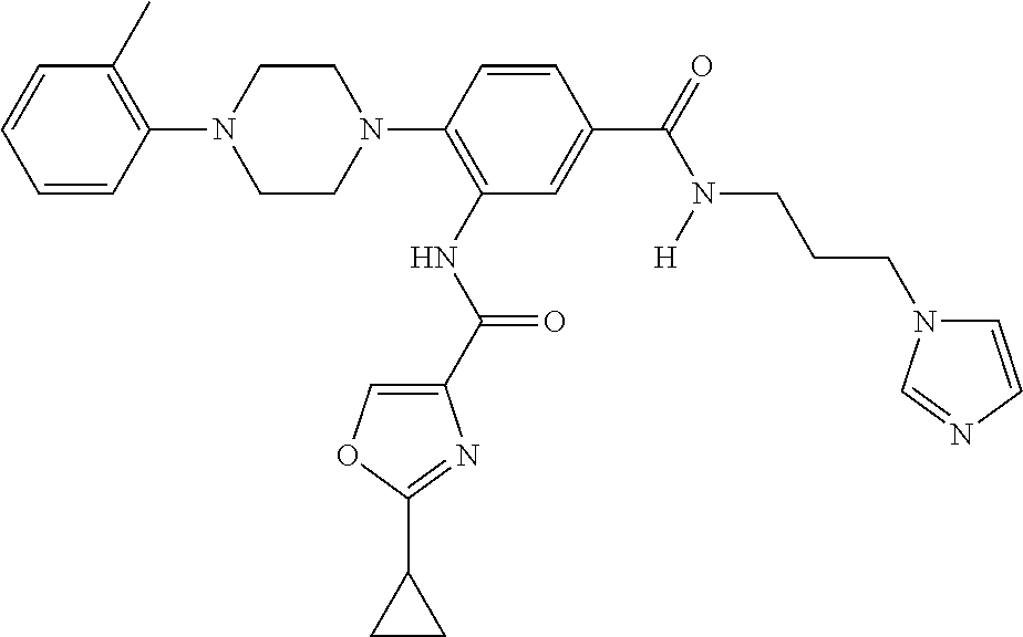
C1=CC(N2CCN(C3=C(NC(C4=COC(C5CC5)=N4)=O)C=C(C(=O)N([H])CCCN4C=CN=C4)C=C3)CC2)=C(C)C=C1
